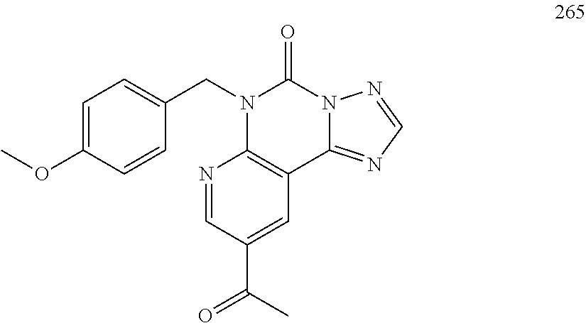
C1=C(OC)C=CC(CN2C(=O)N3C(=NC=N3)C3=C2N=CC(C(=O)C)=C3)=C1
